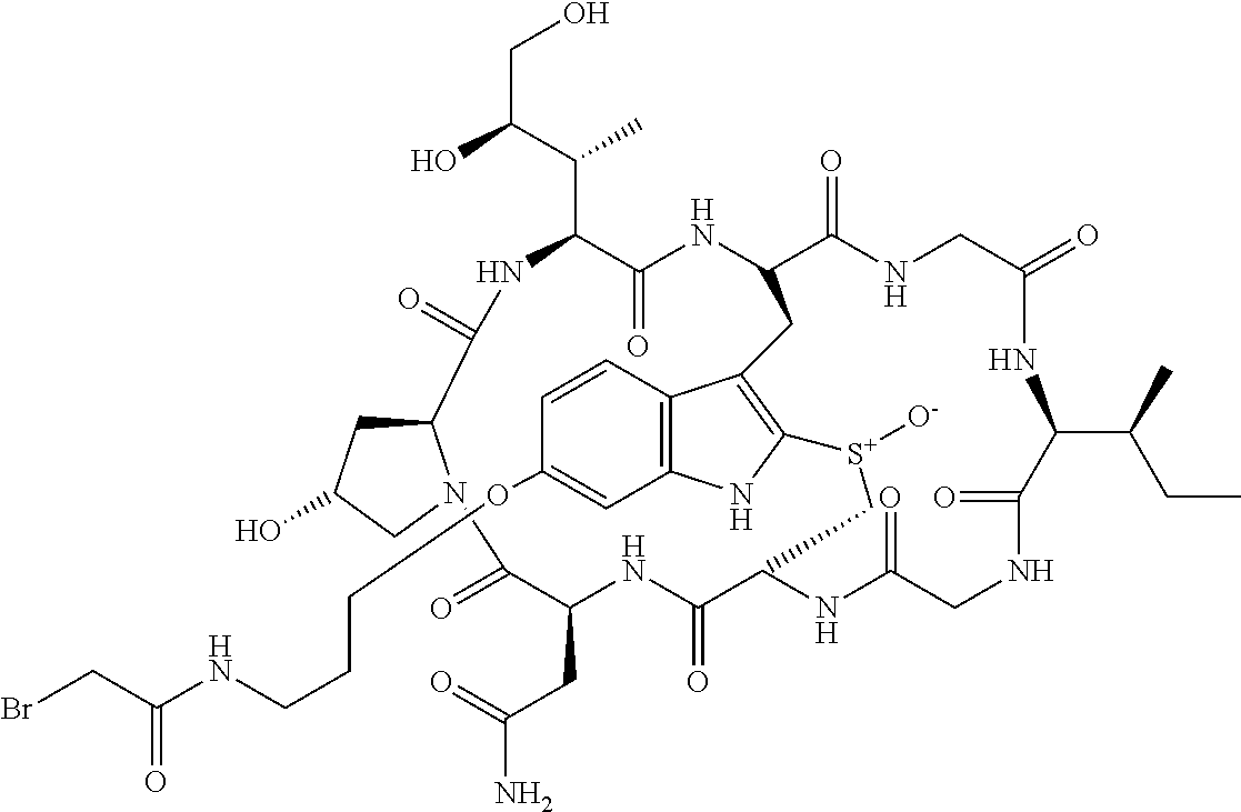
C12CC(O)CN1C(=O)C(CC(=O)N)NC(=O)C1NC(=O)CNC(=O)C(C(CC)C)NC(=O)CNC(=O)C(NC(=O)C(C(C)C(CO)O)NC2=O)CC2=C([S+]([O-])C1)NC1=C2C=CC(OCCCNC(CBr)=O)=C1
